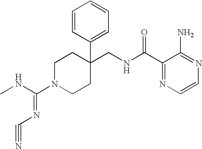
C1(CNC(C2=NC=CN=C2N)=O)(C2=CC=CC=C2)CCN(C(NC)=NC#N)CC1
